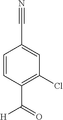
C1=CC(C([H])=O)=C(Cl)C=C1C#N
